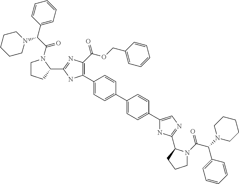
C1(C2=C(C(OCC3=CC=CC=C3)=O)N=C(C3N(C(C(C4=CC=CC=C4)N4CCCCC4)=O)CCC3)N2)=CC=C(C2=CC=C(C3=CN=C(C4N(C(C(N5CCCCC5)C5=CC=CC=C5)=O)CCC4)N3)C=C2)C=C1
